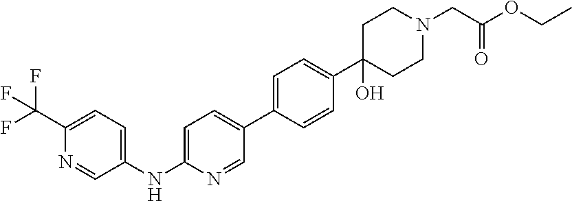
C1(NC2=CC=C(C3=CC=C(C4(O)CCN(CC(OCC)=O)CC4)C=C3)C=N2)=CC=C(C(F)(F)F)N=C1
